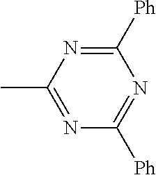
N1=C([Ph])N=C([Ph])N=C1C
